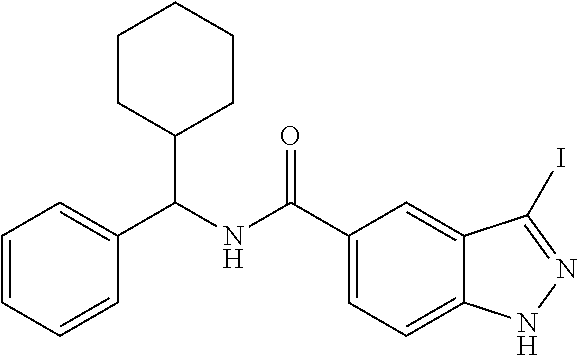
C1=CC=CC(C(NC(C2=CC=C3C(=C2)C(I)=NN3)=O)C2CCCCC2)=C1
